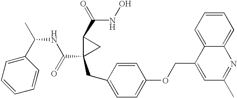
C(C1(CC2=CC=C(OCC3=CC(C)=NC4=CC=CC=C34)C=C2)CC1C(=O)NO)(=O)NC(C1=CC=CC=C1)C
